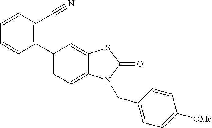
C1(C2=CC=C3C(=C2)SC(=O)N3CC2=CC=C([OMe])C=C2)=C(C#N)C=CC=C1
